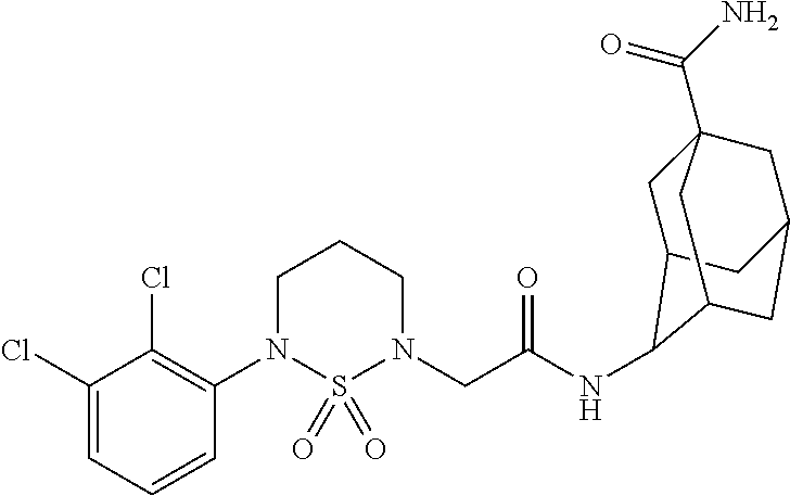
C1(Cl)=CC=CC(N2S(=O)(=O)N(CC(NC3C4CC5(C(N)=O)CC(CC3C5)C4)=O)CCC2)=C1Cl
